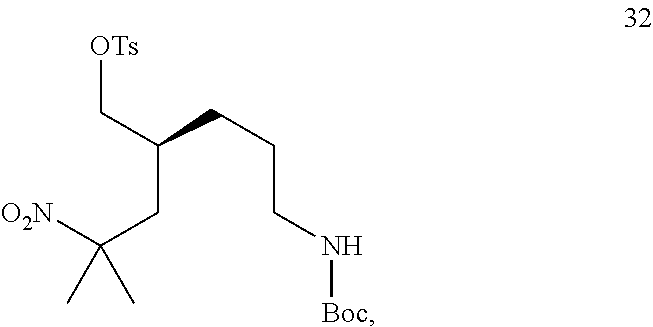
N(CCCC(CC([O2N])(C)C)C[OTs])[Boc]
